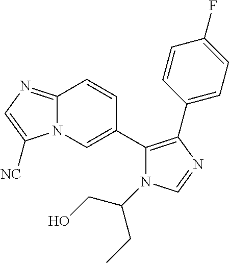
C12=NC=C([NC])N1C=C(C1=C(C3=CC=C(F)C=C3)N=CN1C(CC)CO)C=C2
